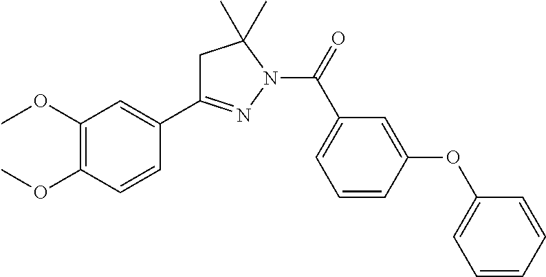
C1C(C2=CC(OC)=C(OC)C=C2)=NN(C(=O)C2=CC=CC(OC3=CC=CC=C3)=C2)C1(C)C
